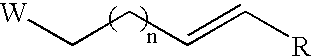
[W]CCC=C[R]
